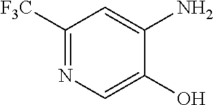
C1([F3C])=NC=C(O)C(N)=C1
